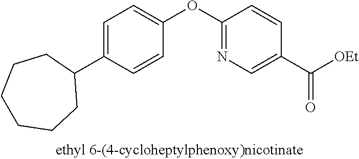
C1=C(C2CCCCCC2)C=CC(OC2=NC=C(C([OEt])=O)C=C2)=C1
